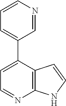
C1=C(C2=CC=CN=C2)C2=C(N=C1)NC=C2
